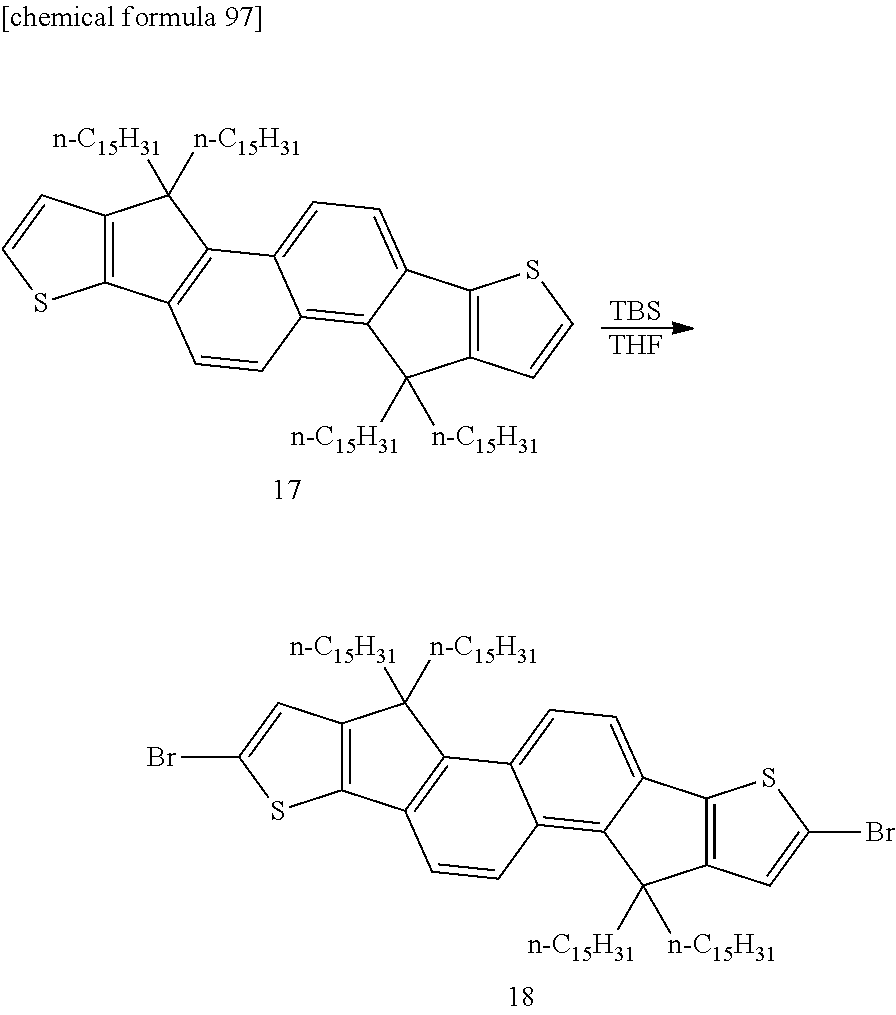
C12=C(C=CS1)C([n-C15H31])([n-C15H31])C1=C2C=CC2=C3C(=CC=C12)C1=C(C3([n-C15H31])[n-C15H31])C=CS1.[TBS].[THF].C12=C(C=C(Br)S1)C([n-C15H31])([n-C15H31])C1=C2C=CC2=C3C(=CC=C12)C1=C(C3([n-C15H31])[n-C15H31])C=C(Br)S1
